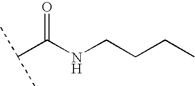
C(C(NCCCC)=O)(C)C
